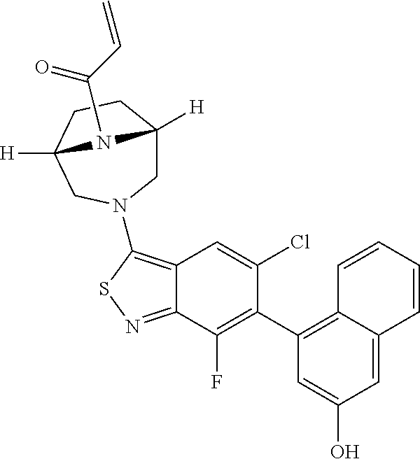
C12=C(N3CC4([H])CCC([H])(C3)N4C(=O)C=C)SN=C1C(F)=C(C1=C3C(=CC(O)=C1)C=CC=C3)C(Cl)=C2
